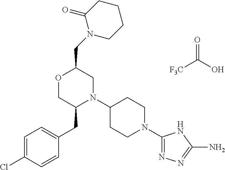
[F3C]C(O)=O.C(C1OCC(CC2=CC=C(Cl)C=C2)N(C2CCN(C3=NN=C(N)N3)CC2)C1)N1C(=O)CCCC1
